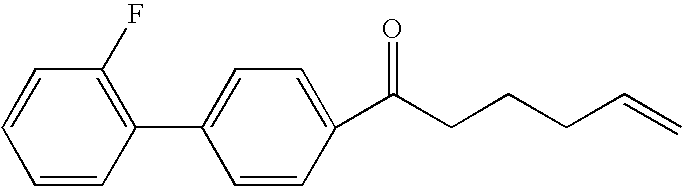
C1(F)=C(C2=CC=C(C(CCCC=C)=O)C=C2)C=CC=C1
